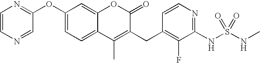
C1(OC2=NC=CN=C2)=CC=C2C(=C1)OC(=O)C(CC1=C(F)C(NS(NC)(=O)=O)=NC=C1)=C2C
